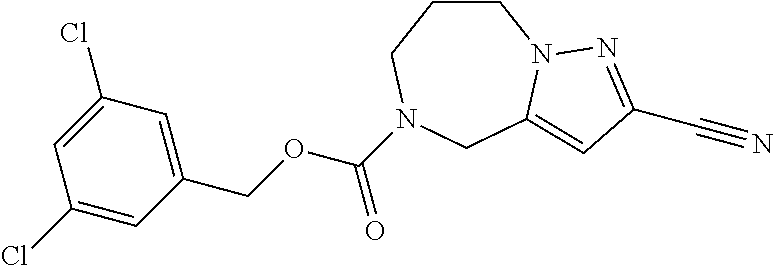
C1CCN(C(OCC2=CC(Cl)=CC(Cl)=C2)=O)CC2=CC(C#N)=NN12
